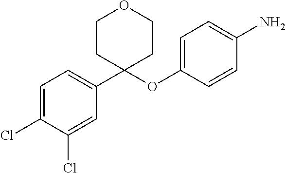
C1(Cl)=CC=C(C2(OC3=CC=C(N)C=C3)CCOCC2)C=C1Cl
